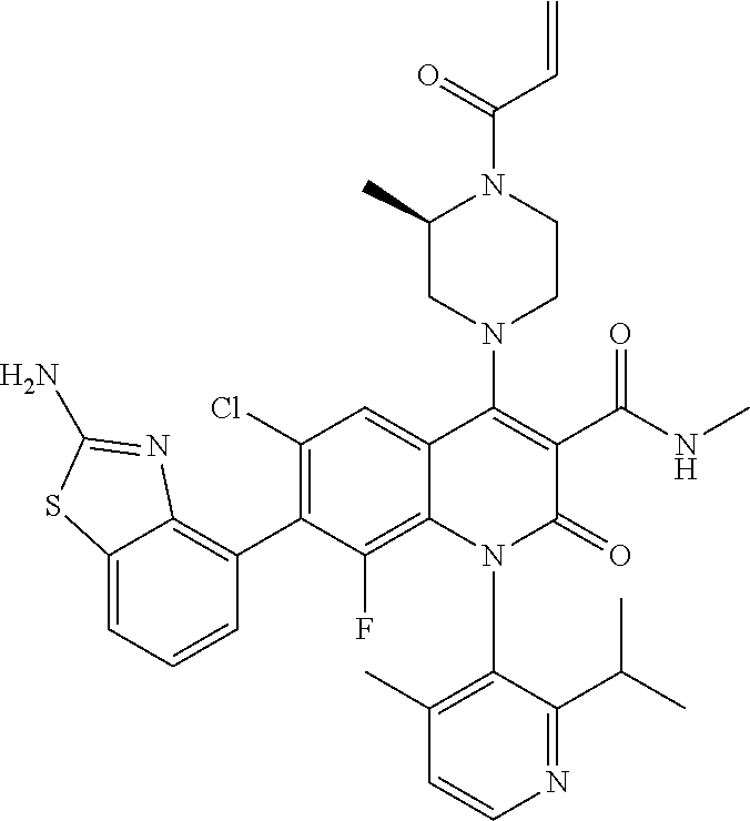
C1=CN=C(C(C)C)C(N2C(=O)C(C(NC)=O)=C(N3CC(C)N(C(C=C)=O)CC3)C3=CC(Cl)=C(C4=C5C(=CC=C4)SC(N)=N5)C(F)=C23)=C1C
